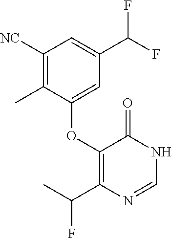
C1([NC])=C(C)C(OC2=C(C(C)F)N=CNC2=O)=CC(C(F)F)=C1
